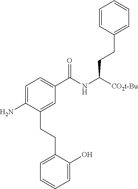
C1=C(N)C(CCC2=CC=CC=C2O)=CC(C(NC(CCC2=CC=CC=C2)[CO2t-Bu])=O)=C1
